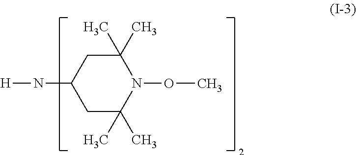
C1(C)(C)CC(N[H])CC(C)(C)N1OC
